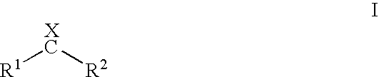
[R1][XC][R2]
